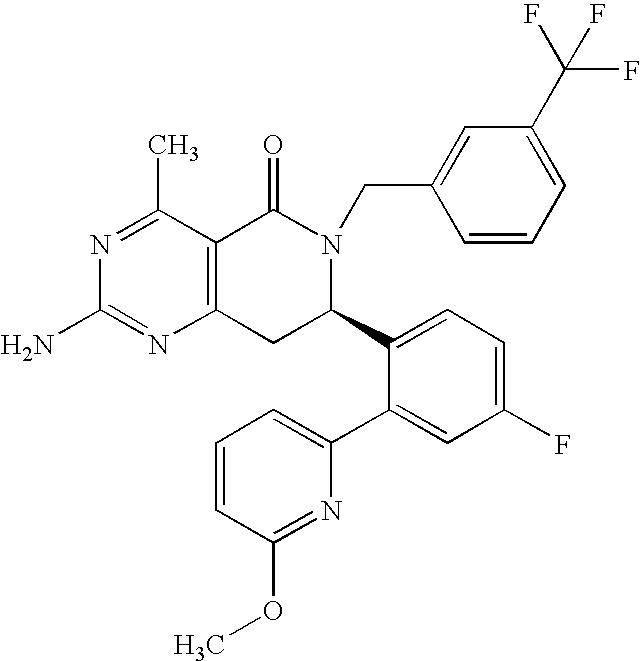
C12=C(C(C)=NC(N)=N1)C(=O)N(CC1=CC(C(F)(F)F)=CC=C1)C(C1=CC=C(F)C=C1C1=CC=CC(OC)=N1)C2
